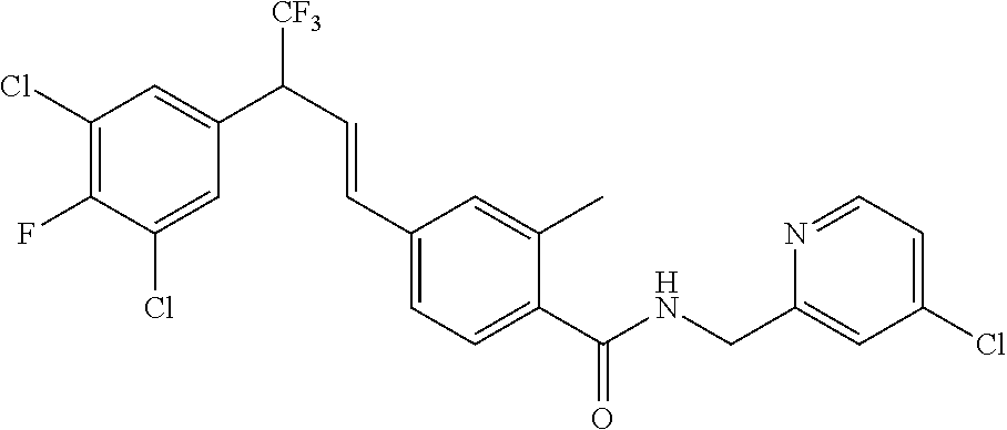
C1(Cl)=C(F)C(Cl)=CC(C(C=CC2=CC=C(C(NCC3=CC(Cl)=CC=N3)=O)C(C)=C2)[CF3])=C1
